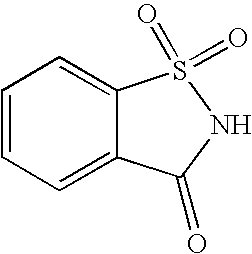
C1=CC=C2C(=C1)S(=O)(=O)NC2=O
